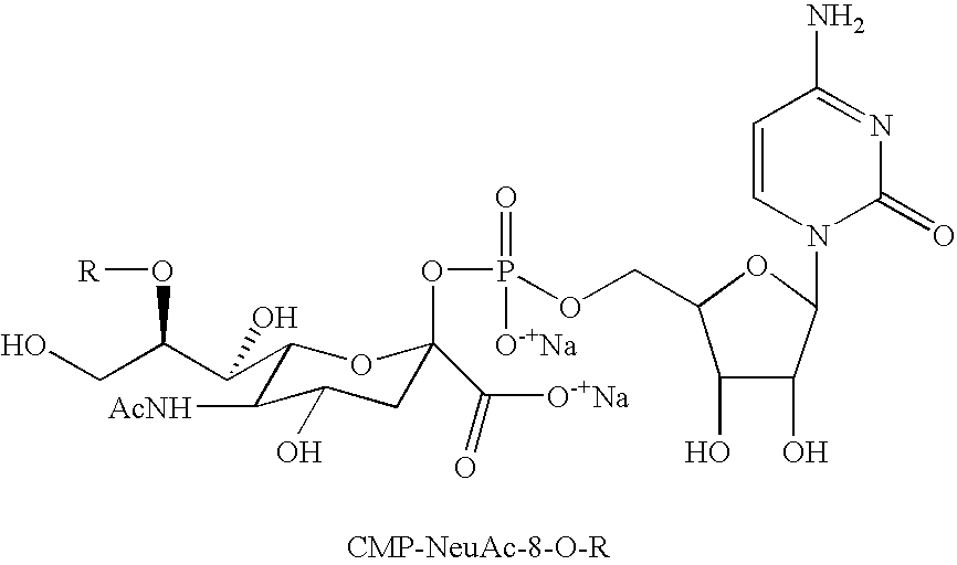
C1(C(C(CO)O[R])O)C([AcNH])C(O)CC(C([O-+Na])=O)(OP(=O)(OCC2C(O)C(O)C(N3C(=O)N=C(N)C=C3)O2)[O-+Na])O1
